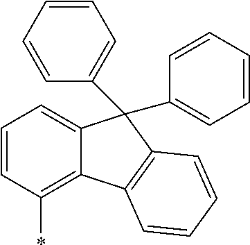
C1=CC=C2C(=C1*)C1=C(C2(C2=CC=CC=C2)C2=CC=CC=C2)C=CC=C1
